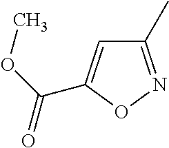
C1(C)=NOC(C(OC)=O)=C1
